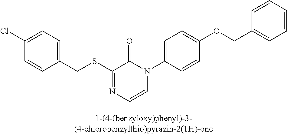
C1(Cl)=CC=C(CSC2=NC=CN(C3=CC=C(OCC4=CC=CC=C4)C=C3)C2=O)C=C1
